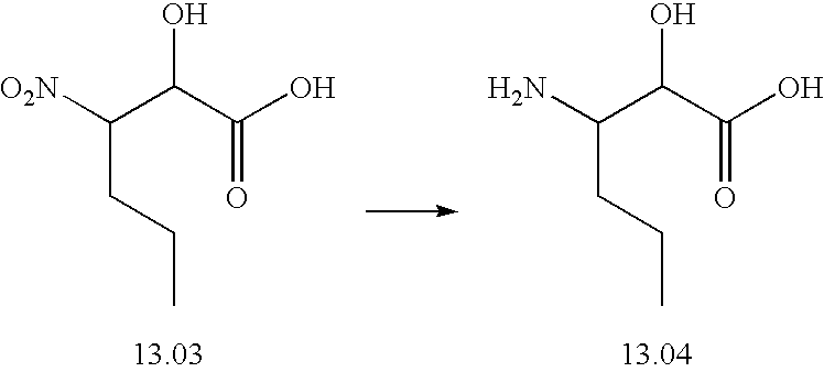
C(CC(C(O)C(O)=O)N)C.C(CC(C(O)C(O)=O)[O2N])C
